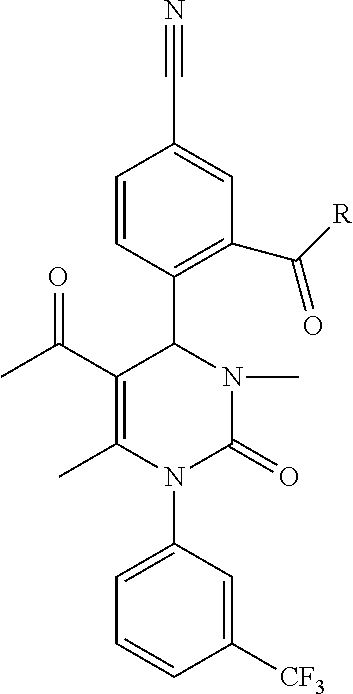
C1=CC(C2C(C(C)=O)=C(C)N(C3=CC=CC([CF3])=C3)C(=O)N2C)=C(C([R])=O)C=C1C#N
